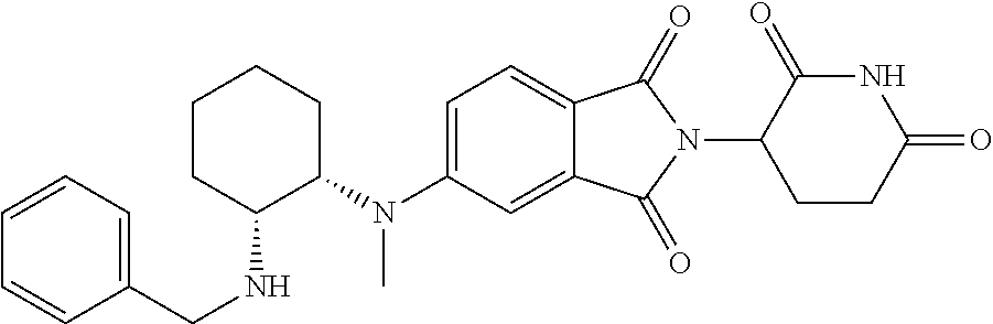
C1=C(N(C2CCCCC2NCC2=CC=CC=C2)C)C=C2C(=C1)C(=O)N(C1CCC(=O)NC1=O)C2=O
